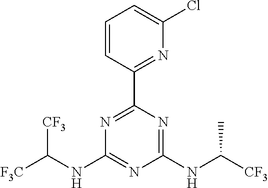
N1=C(C2=NC(Cl)=CC=C2)N=C(NC([CF3])C)N=C1NC([F3C])[CF3]
